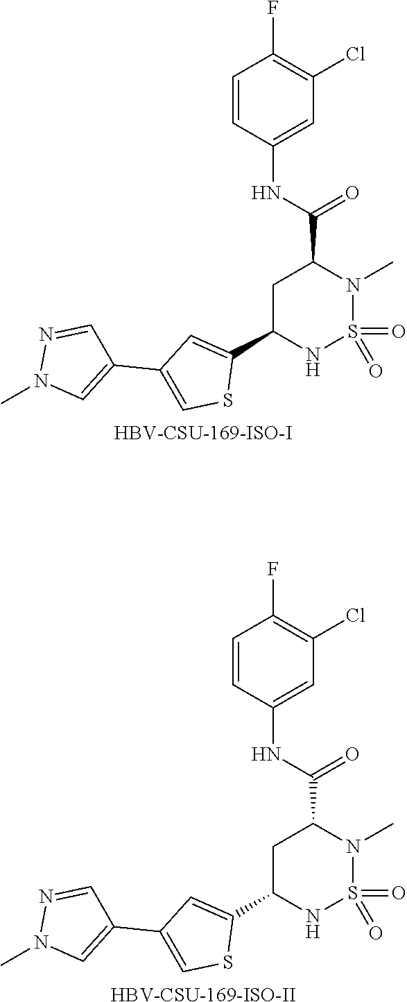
[HBV-CSU-169-ISO-I].C1C(C2=CC(C3=CN(C)N=C3)=CS2)NS(=O)(=O)N(C)C1C(NC1=CC(Cl)=C(F)C=C1)=O.[HBV-CSU-169-ISO-II].C1C(C2=CC(C3=CN(C)N=C3)=CS2)NS(=O)(=O)N(C)C1C(NC1=CC(Cl)=C(F)C=C1)=O
